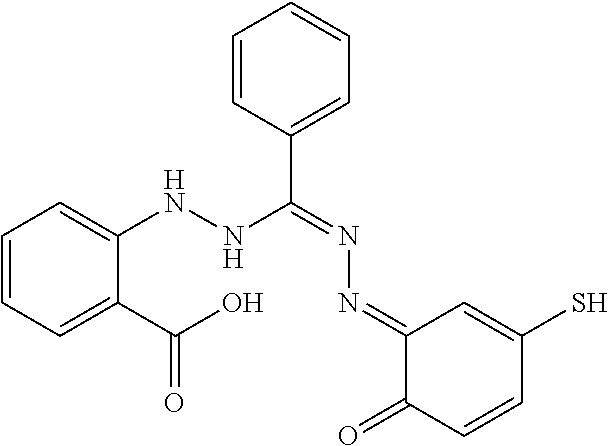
C1=CC=C(C(O)=O)C(NNC(=NN=C2C(=O)C=CC(S)=C2)C2=CC=CC=C2)=C1
